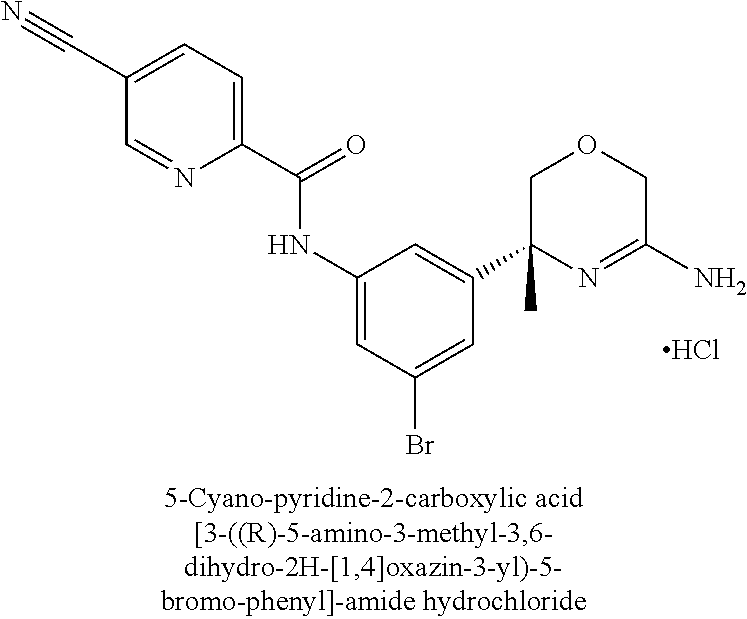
C1(C(=O)NC2=CC(Br)=CC(C3(C)N=C(N)COC3)=C2)=CC=C(C#N)C=N1.Cl
